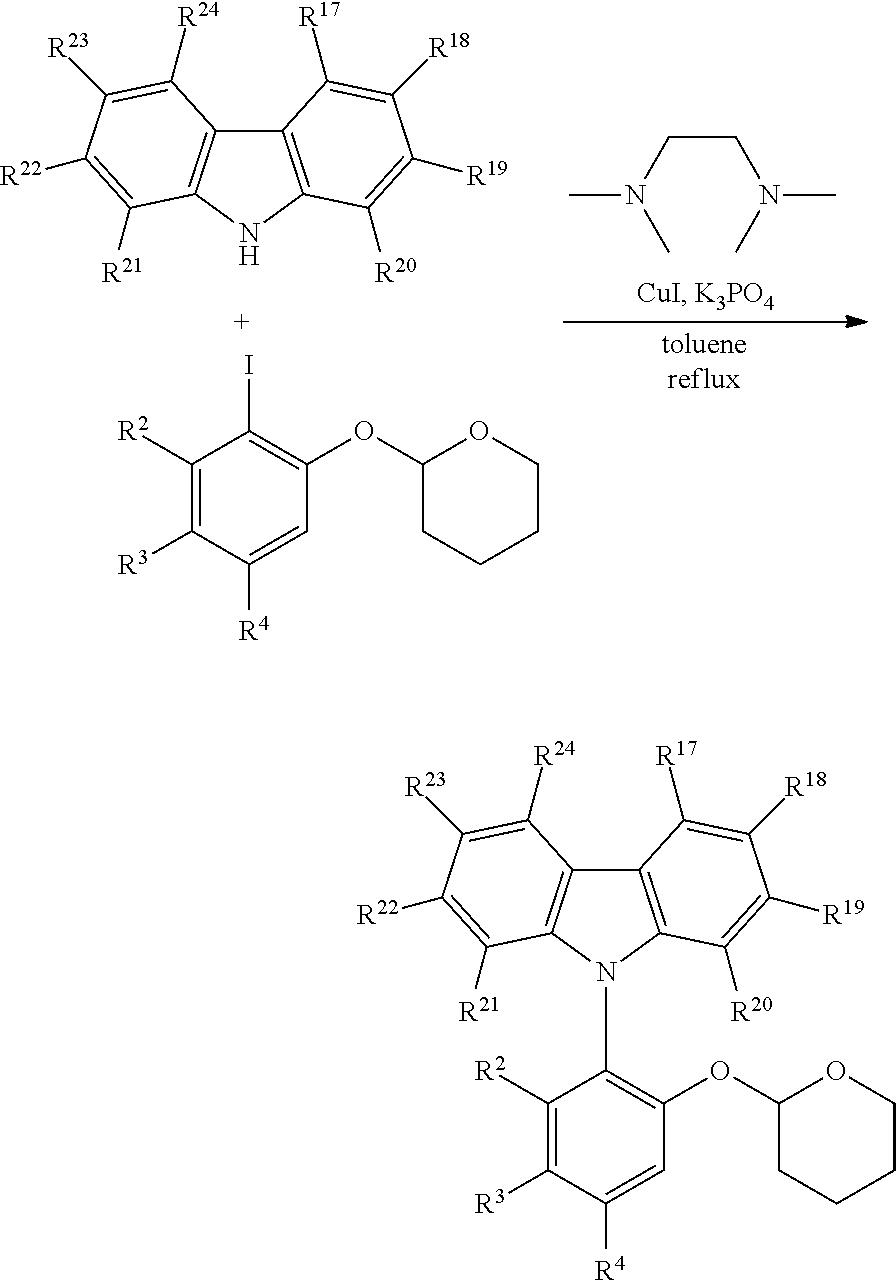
C12=C(NC3=C1C([R17])=C([R18])C([R19])=C3[R20])C([R21])=C([R22])C([R23])=C2[R24].C1([R2])=C([R3])C([R4])=CC(OC2CCCCO2)=C1I.CN(CCN(C)C)C.C12=C(N(C3=C(OC4CCCCO4)C=C([R4])C([R3])=C3[R2])C3=C1C([R17])=C([R18])C([R19])=C3[R20])C([R21])=C([R22])C([R23])=C2[R24]
